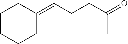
C(C=C1CCCCC1)CC(C)=O
